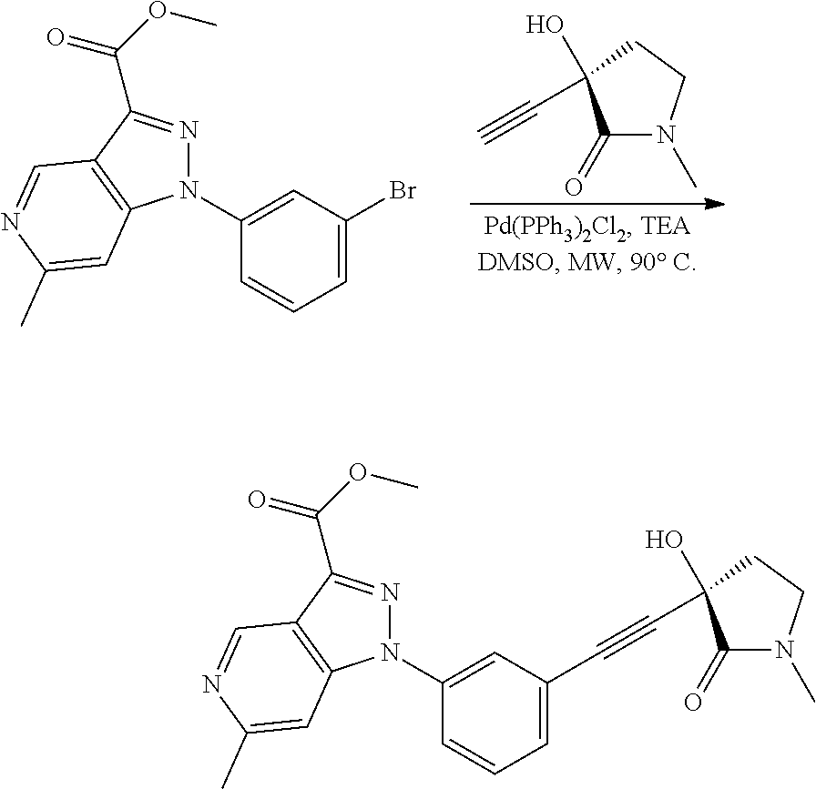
C1=C(Br)C=C(N2N=C(C(OC)=O)C3=C2C=C(C)N=C3)C=C1.C(C1(O)C(=O)N(C)CC1)#C.C1=C(C#CC2(O)C(=O)N(C)CC2)C=C(N2N=C(C(OC)=O)C3=C2C=C(C)N=C3)C=C1
